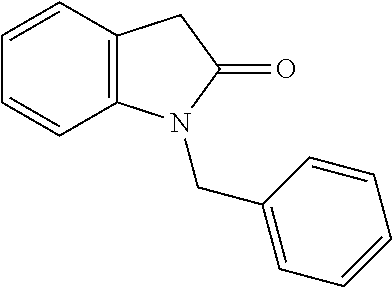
C1=CC2=C(C=C1)N(CC1=CC=CC=C1)C(=O)C2
